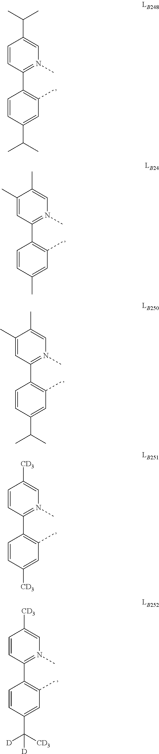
C1=CC(C2=N(C)C=C(C(C)C)C=C2)=C(C)C=C1C(C)C.C1=CC(C2=N(C)C=C(C)C(C)=C2)=C(C)C=C1C.C1=CC(C2=N(C)C=C(C)C(C)=C2)=C(C)C=C1C(C)C.C1=CC(C2=N(C)C=C([CD3])C=C2)=C(C)C=C1[CD3].C1=CC(C2=N(C)C=C([CD3])C=C2)=C(C)C=C1C([CD3])([D])[D]
